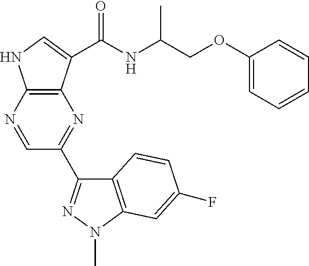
C12=C(N=CC(C3=NN(C)C4=C3C=CC(F)=C4)=N1)NC=C2C(=O)NC(COC1=CC=CC=C1)C
